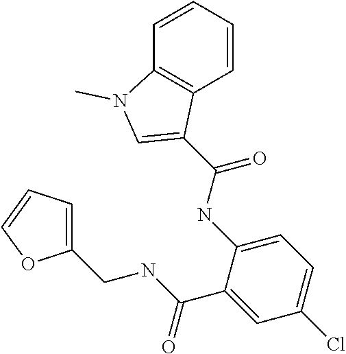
C1=CC2=C(C=C1)C(C(NC1=CC=C(Cl)C=C1C(NCC1=CC=CO1)=O)=O)=CN2C
